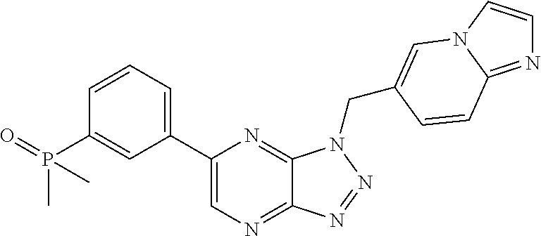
C12=NC=C(C3=CC=CC(P(=O)(C)C)=C3)N=C1N(CC1=CN3C=CN=C3C=C1)N=N2
